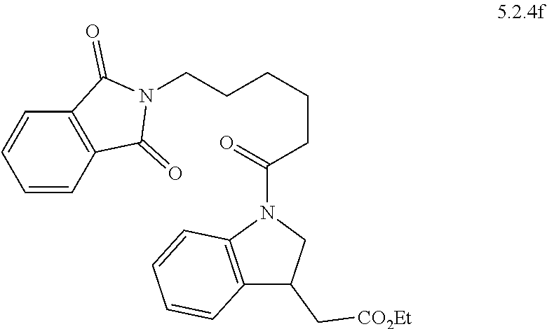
C1=CC2=C(C=C1)C(=O)N(CCCCCC(N1C3=C(C(C[CO2Et])C1)C=CC=C3)=O)C2=O
